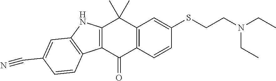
C12=C(C=CC(SCCN(CC)CC)=C1)C(=O)C1=C(C2(C)C)NC2=C1C=CC(C#N)=C2
